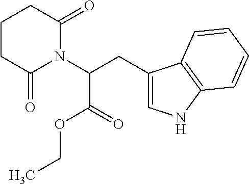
C1CC(=O)N(C(CC2=CNC3=C2C=CC=C3)C(OCC)=O)C(=O)C1
